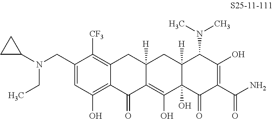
C1=C(CN(CC)C2CC2)C([CF3])=C2C(=C1O)C(=O)C1=C(O)C3(O)C([H])(CC1([H])C2)C(N(C)C)C(O)=C(C(N)=O)C3=O
